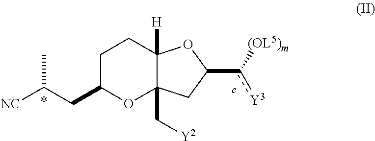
C1C(CC([NC])C)OC2(C[Y2])C([H])(C1)OC(c([(OL5)m])[Y3])C2
